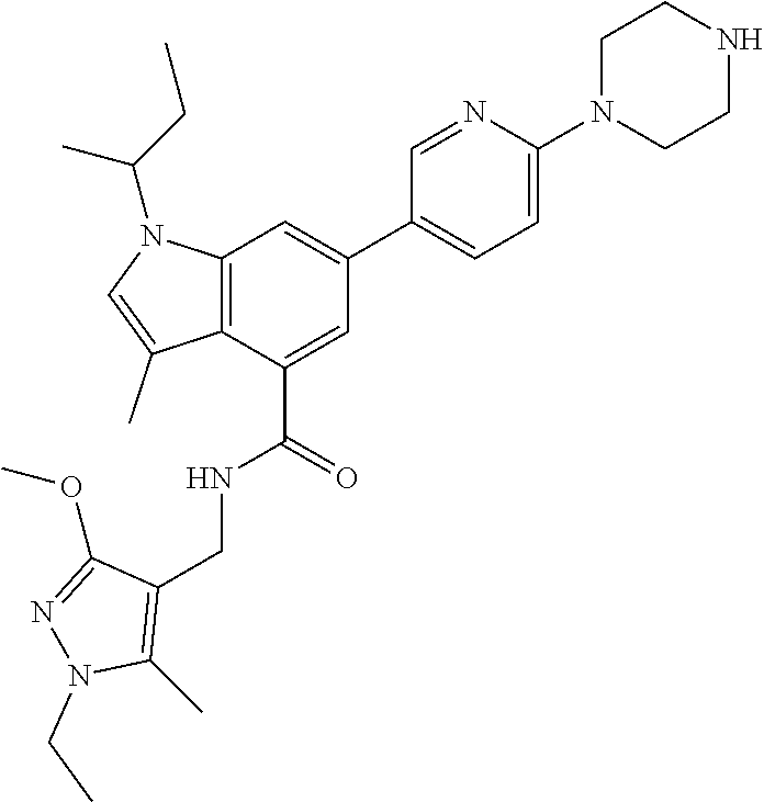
C12=C(C(C(=O)NCC3=C(C)N(CC)N=C3OC)=CC(C3=CC=C(N4CCNCC4)N=C3)=C1)C(C)=CN2C(CC)C
